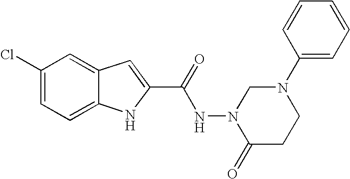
C12=CC=C(Cl)C=C1C=C(C(=O)NN1C(=O)CCN(C3=CC=CC=C3)C1)N2
